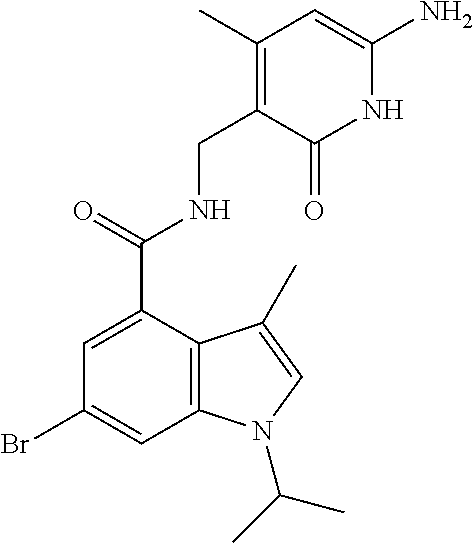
N1C(N)=CC(C)=C(CNC(C2=CC(Br)=CC3=C2C(C)=CN3C(C)C)=O)C1=O
